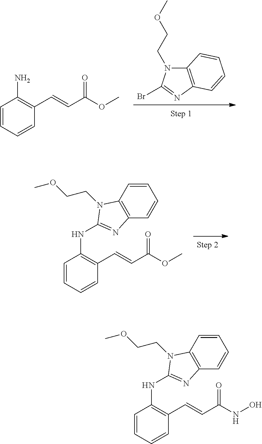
C12=C(N=C(Br)N1CCOC)C=CC=C2.C1(C=CC(OC)=O)=C(N)C=CC=C1.C1(C=CC(OC)=O)=C(NC2=NC3=C(C=CC=C3)N2CCOC)C=CC=C1.C1(C=CC(NO)=O)=C(NC2=NC3=C(C=CC=C3)N2CCOC)C=CC=C1
